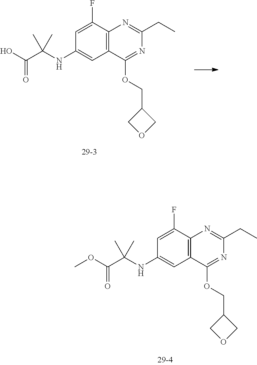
C12=C(C(F)=CC(NC(C(O)=O)(C)C)=C1)N=C(CC)N=C2OCC1COC1.C12=C(C(F)=CC(NC(C(OC)=O)(C)C)=C1)N=C(CC)N=C2OCC1COC1
